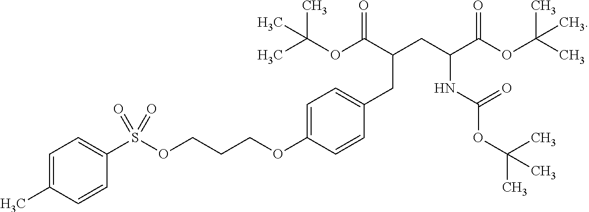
S(OCCCOC1=CC=C(CC(CC(C(OC(C)(C)C)=O)NC(OC(C)(C)C)=O)C(OC(C)(C)C)=O)C=C1)(C1=CC=C(C)C=C1)(=O)=O
